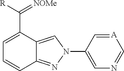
N1(C2=CN=C[A]=C2)N=C2C=CC=C(C([R])=[NOMe])C2=C1
